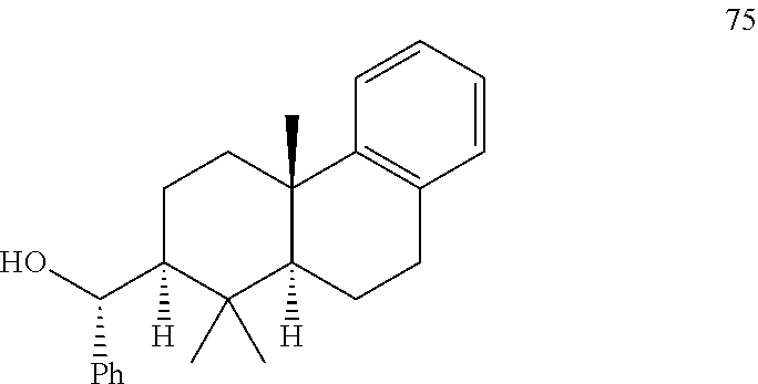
C1(C(O)[Ph])([H])C(C)(C)C2([H])C(C)(CC1)C1=C(CC2)C=CC=C1
